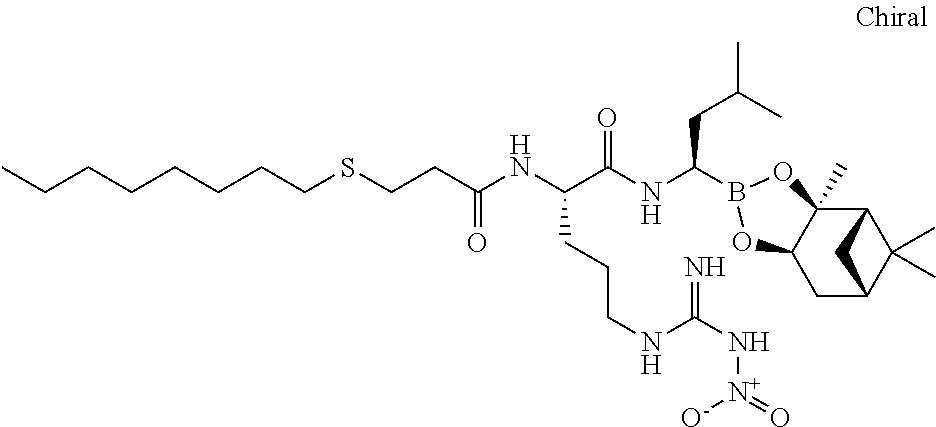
C12C3(C)C(CC(C1(C)C)C2)OB(C(NC(C(NC(=O)CCSCCCCCCCC)CCCNC(N[N+]([O-])=O)=N)=O)CC(C)C)O3
